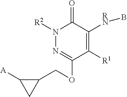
N1([R2])N=C(OCC2C([A])C2)C([R1])=C([RN]B)C1=O
